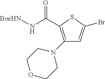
C(C1=C(N2CCOCC2)C=C(Br)S1)(N[BocHN])=O
